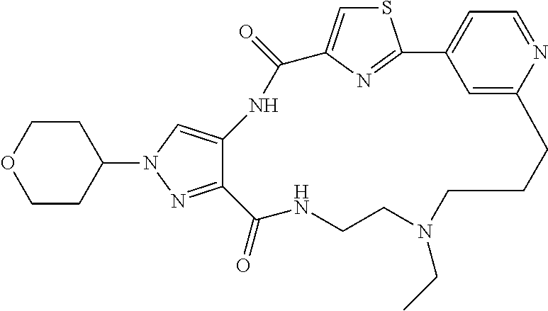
S1C=C2N=C1C1=CC=NC(=C1)CCCN(CC)CCNC(=O)C1=NN(C3CCOCC3)C=C1NC2=O
